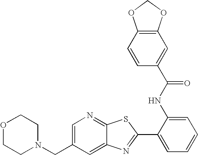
C1=C(CN2CCOCC2)C=C2C(=N1)SC(C1=CC=CC=C1NC(C1=CC3=C(C=C1)OCO3)=O)=N2
